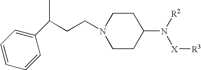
C1(C(CCN2CCC(N([R2])[X][R3])CC2)C)=CC=CC=C1
